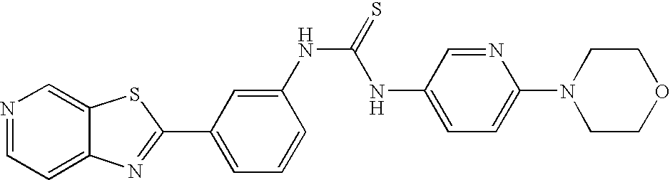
C12=CC=NC=C1SC(C1=CC=CC(NC(NC3=CC=C(N4CCOCC4)N=C3)=S)=C1)=N2
